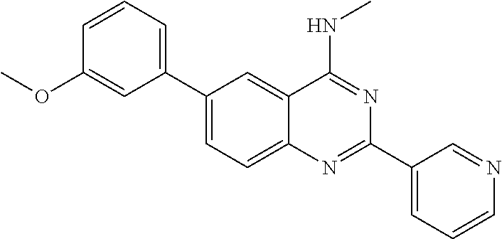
C1=C(OC)C=CC=C1C1=CC=C2C(=C1)C(NC)=NC(C1=CC=CN=C1)=N2
